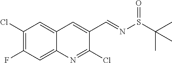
C1(Cl)=C(F)C=C2C(=C1)C=C(C=NS(C(C)(C)C)=O)C(Cl)=N2
